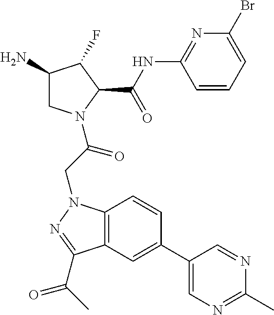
BrC1=CC=CC(NC(C2N(C(CN3C4=C(C(C(C)=O)=N3)C=C(C3=CN=C(C)N=C3)C=C4)=O)CC(N)C2F)=O)=N1
